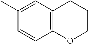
C1(C)=CC2=C(C=C1)OCCC2
